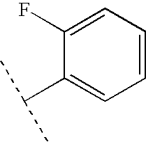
C1(C(C)C)=CC=CC=C1F
